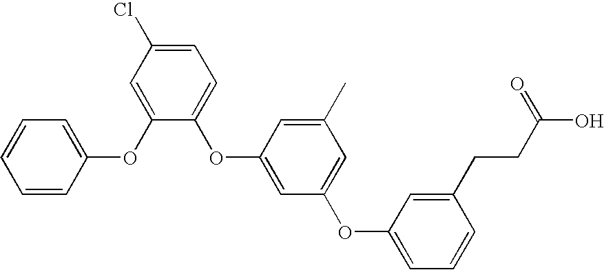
C1=CC=C(OC2=CC(Cl)=CC=C2OC2=CC(OC3=CC=CC(CCC(=O)O)=C3)=CC(C)=C2)C=C1
